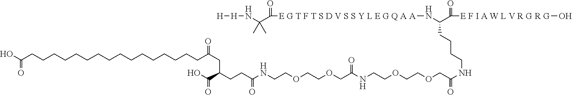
OC(CCCCCCCCCCCCCCCCC(CC(C(=O)O)CCC(NCCOCCOCC(NCCOCCOCC(NCCCCC(N[E G T F T S D V S S Y L E G Q A A]C(=O)C(N[H][H])(C)C)C(=O)[E F I A W L V R G R G]O)=O)=O)=O)=O)=O
